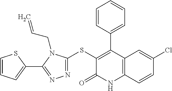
C1(Cl)=CC2=C(C=C1)NC(=O)C(SC1=NN=C(C3=CC=CS3)N1CC=C)=C2C1=CC=CC=C1
